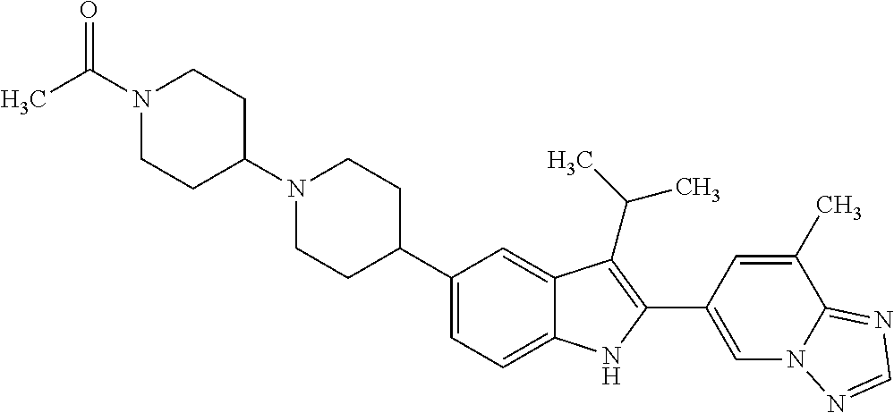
N1(C2CCN(C(C)=O)CC2)CCC(C2=CC=C3C(=C2)C(C(C)C)=C(C2=CN4C(=NC=N4)C(C)=C2)N3)CC1
